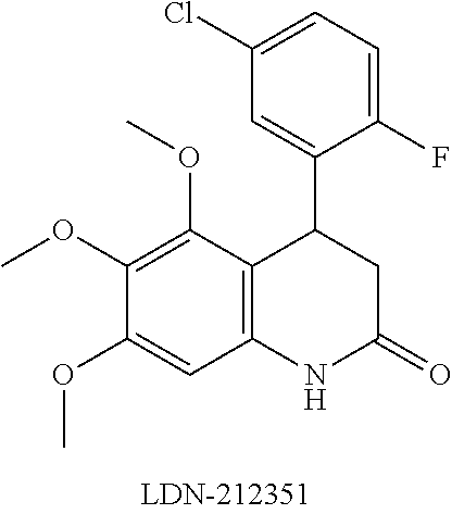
C12=C(C(OC)=C(OC)C(OC)=C1)C(C1=CC(Cl)=CC=C1F)CC(=O)N2
